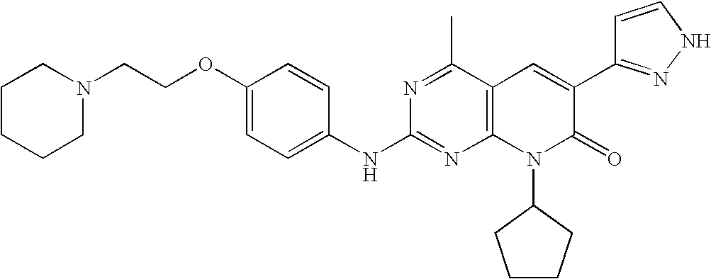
C1(NC2=NC3=C(C(C)=N2)C=C(C2=NNC=C2)C(=O)N3C2CCCC2)=CC=C(OCCN2CCCCC2)C=C1
